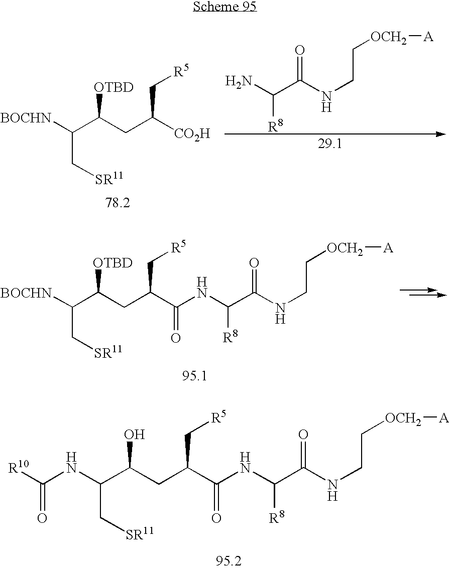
C(C[SR11])(C(CC(C(=O)NC(C(NCC[OCH2][A])=O)[R8])C[R5])O)NC([R10])=O.C(C[SR11])(C(CC([CO2H])C[R5])[OTBD])[BOCHN].NC(C(NCC[OCH2][A])=O)[R8].C(C[SR11])(C(CC(C(NC(C(NCC[OCH2][A])=O)[R8])=O)C[R5])[OTBD])[BOCHN]
